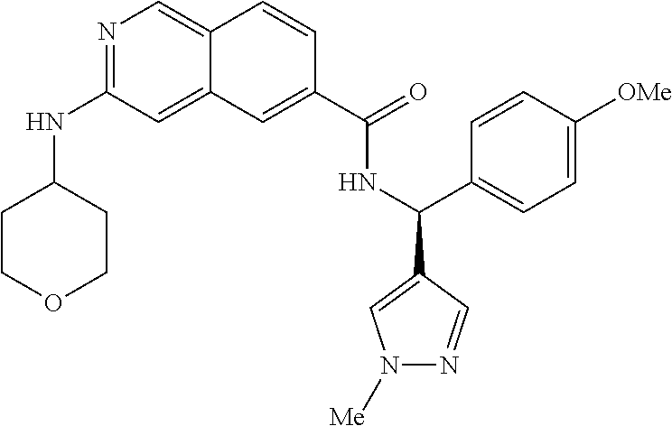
N1=C(NC2CCOCC2)C=C2C(=C1)C=CC(C(=O)NC(C1=CC=C([OMe])C=C1)C1=CN([Me])N=C1)=C2
